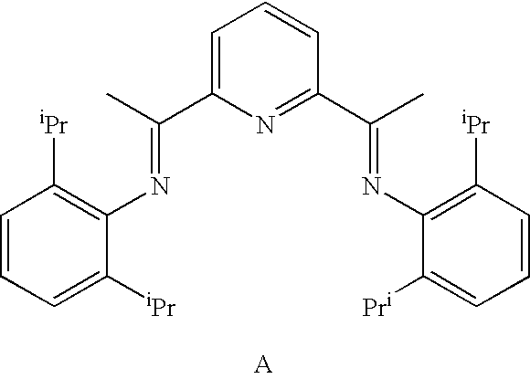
C1=C(C(C)=NC2=C([iPr])C=CC=C2[iPr])N=C(C(C)=NC2=C([iPr])C=CC=C2[Pr])C=C1
